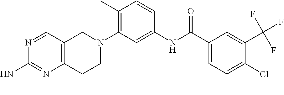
N1=CC2=C(N=C1NC)CCN(C1=C(C)C=CC(NC(C3=CC=C(Cl)C(C(F)(F)F)=C3)=O)=C1)C2
